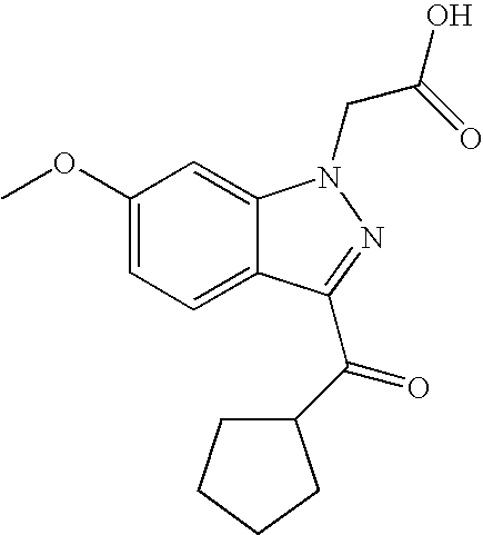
C1(OC)=CC=C2C(=C1)N(CC(O)=O)N=C2C(=O)C1CCCC1
